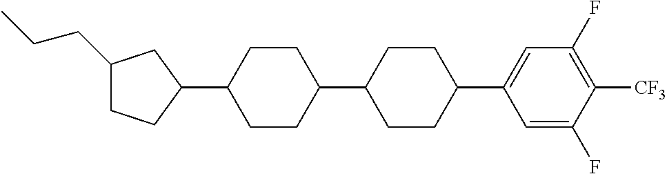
C1(CCC)CCC(C2CCC(C3CCC(C4=CC(F)=C([CF3])C(F)=C4)CC3)CC2)C1
